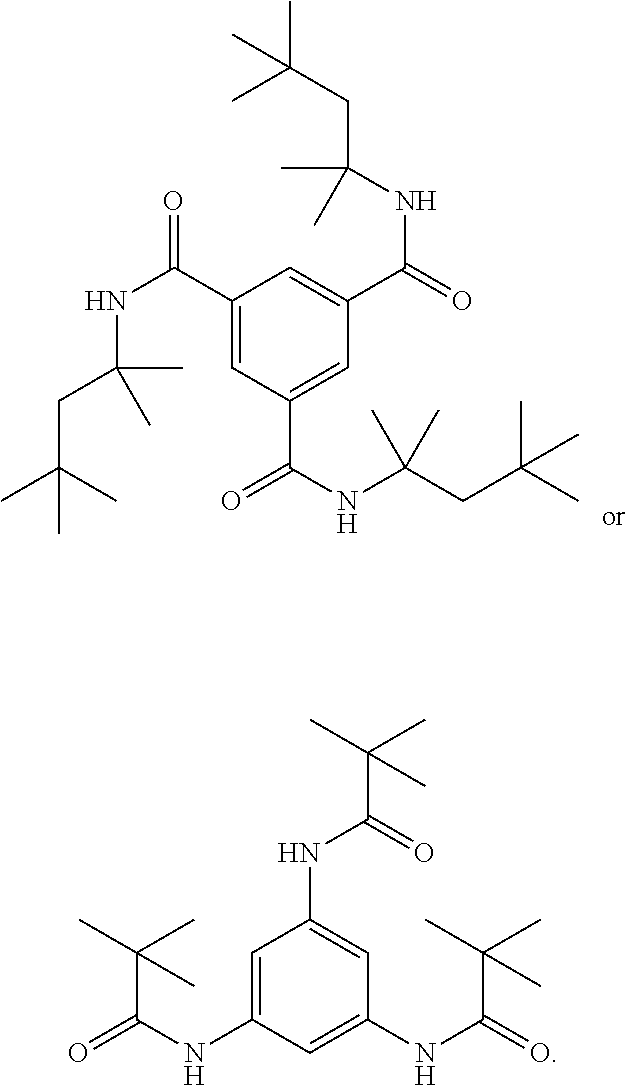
C1(C(NC(CC(C)(C)C)(C)C)=O)=CC(C(NC(CC(C)(C)C)(C)C)=O)=CC(C(=O)NC(CC(C)(C)C)(C)C)=C1.C1=C(NC(=O)C(C)(C)C)C=C(NC(=O)C(C)(C)C)C=C1NC(C(C)(C)C)=O
